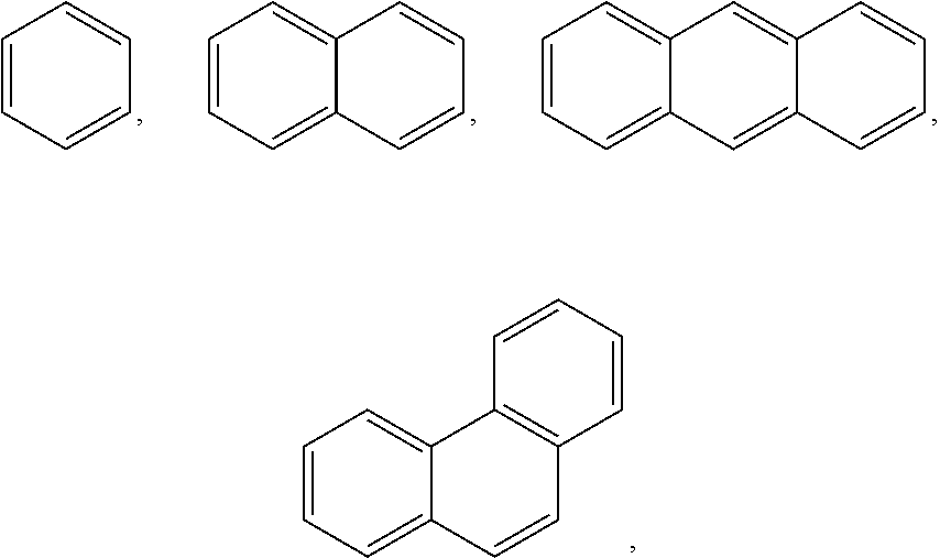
C1=CC=CC=C1.C12=CC=CC=C1C=CC=C2.C12=CC3=CC=CC=C3C=C1C=CC=C2.C12=CC=CC=C1C=CC1=C2C=CC=C1
